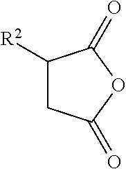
C1([R2])CC(=O)OC1=O
